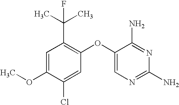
C1=C(OC)C(Cl)=CC(OC2=CN=C(N)N=C2N)=C1C(C)(C)F
